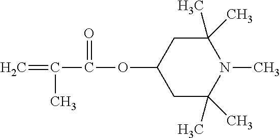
C1C(C)(C)N(C)C(C)(C)CC1OC(C(=C)C)=O
